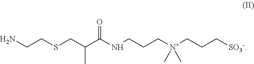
C(CSCC(C(NCCC[N+](CCC[SO3-])(C)C)=O)C)N
